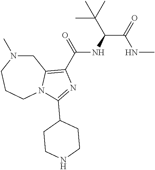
C1N(C)CCCN2C1=C(C(=O)NC(C(=O)NC)C(C)(C)C)N=C2C1CCNCC1
